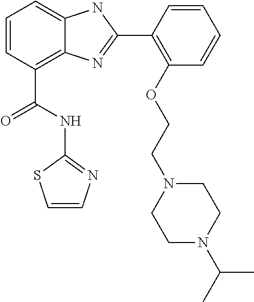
C1=CC(C(NC2=NC=CS2)=O)=C2C(=C1)NC(C1=C(OCCN3CCN(C(C)C)CC3)C=CC=C1)=N2
